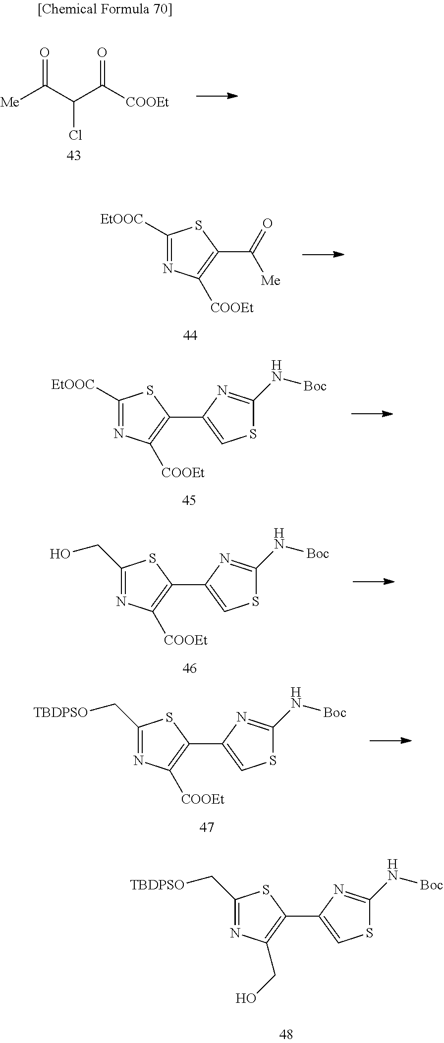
C1(C[TBDPSO])=NC(CO)=C(C2=CSC(N[Boc])=N2)S1.C1([EtOOC])=NC([COOEt])=C(C(=O)[Me])S1.C1([EtOOC])=NC([COOEt])=C(C2=CSC(N[Boc])=N2)S1.C1(CO)=NC([COOEt])=C(C2=CSC(N[Boc])=N2)S1.C1(C[TBDPSO])=NC([COOEt])=C(C2=CSC(N[Boc])=N2)S1.[Me]C(C(C([COOEt])=O)Cl)=O
